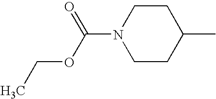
C1CC(C)CCN1C(=O)OCC
